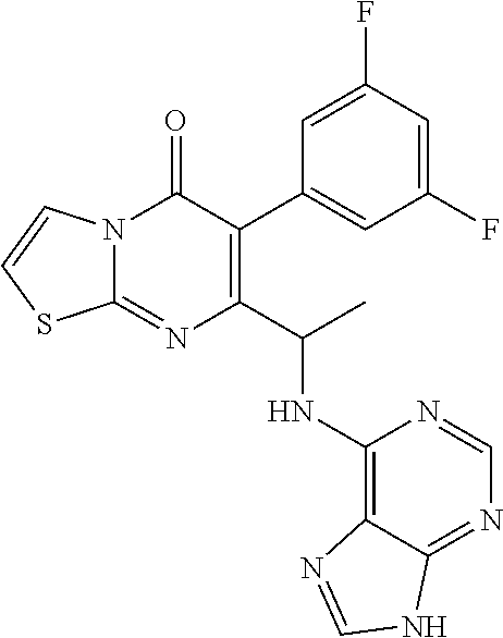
N12C(=NC(C(C)NC3=C4C(=NC=N3)NC=N4)=C(C3=CC(F)=CC(F)=C3)C1=O)SC=C2
